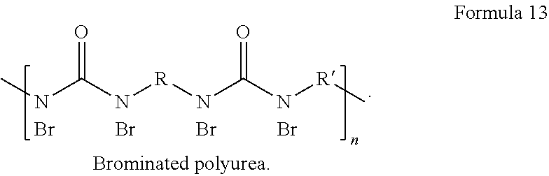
CNC(N[R]NC(N[R]C)=O)=O.Br.Br.Br.Br
